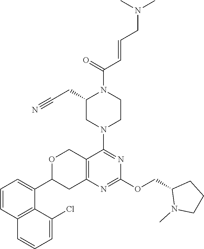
C(OC1=NC2=C(COC(C3=CC=CC4=C3C(Cl)=CC=C4)C2)C(N2CCN(C(=O)C=CCN(C)C)C(CC#N)C2)=N1)C1N(C)CCC1
